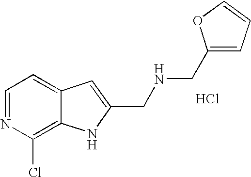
C1=NC(Cl)=C2C(=C1)C=C(CNCC1=CC=CO1)N2.Cl
